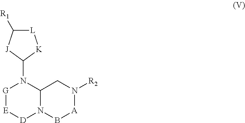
[G]1[E][D]N2C(N1C1[K][L]C([R1])[J]1)CN([R2])[A]B2
